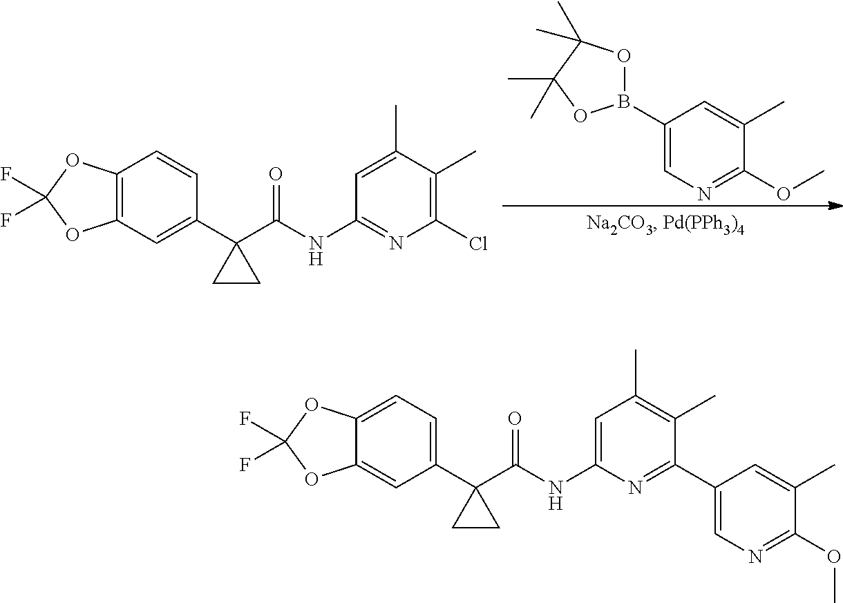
C12=CC=C(C3(C(=O)NC4=CC(C)=C(C)C(C5=CN=C(OC)C(C)=C5)=N4)CC3)C=C1OC(F)(F)O2.C12=C(C=C(C3(C(=O)NC4=NC(Cl)=C(C)C(C)=C4)CC3)C=C1)OC(F)(F)O2.B1(C2=CN=C(OC)C(C)=C2)OC(C)(C)C(C)(C)O1
